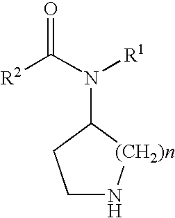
[R2]C(N([R1])C1CCN[(CH2)n]1)=O
